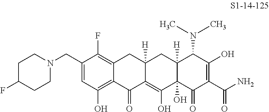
C1(CN2CCC(F)CC2)=CC(O)=C2C(=C1F)CC1([H])C(=C(O)C3(O)C([H])(C1)C(N(C)C)C(O)=C(C(N)=O)C3=O)C2=O
